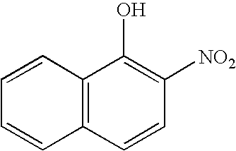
C1=CC([NO2])=C(O)C2=C1C=CC=C2
